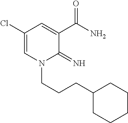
C1(Cl)=CN(CCCC2CCCCC2)C(=N)C(C(N)=O)=C1
